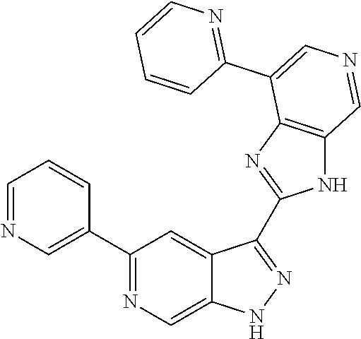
C1(C2=CN=CC=C2)=NC=C2C(=C1)C(C1=NC3=C(N1)C=NC=C3C1=NC=CC=C1)=NN2
